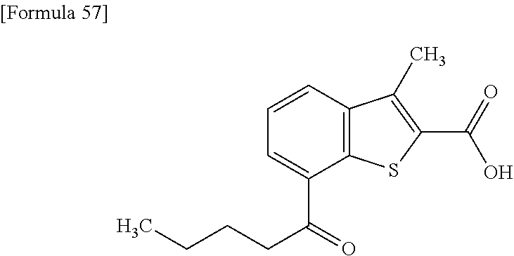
C1=C(C(CCCC)=O)C2=C(C=C1)C(C)=C(C(=O)O)S2
